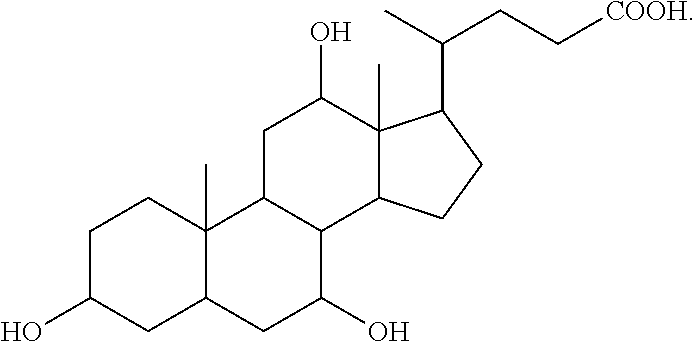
C1C(O)CC2C(C)(C1)C1C(C(O)C2)C2C(C)(C(O)C1)C(C(C)CC[COOH])CC2
